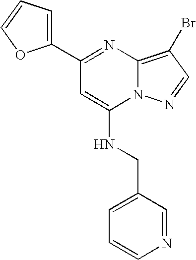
C1(C2=CC=CO2)=NC2=C(Br)C=NN2C(NCC2=CC=CN=C2)=C1
